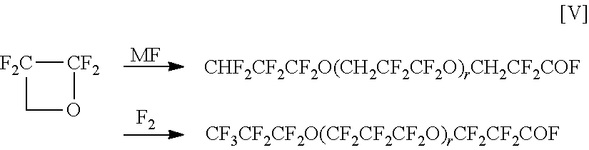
[F2].[MF].[F2C]1[CF2]OC1
